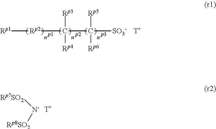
[Rp1][Rp2]C(C([SO3-])([Rp6])[Rp5])([Rp4])[Rp3].[T].[Rp7SO2][N-][Rp8SO2].[T]
